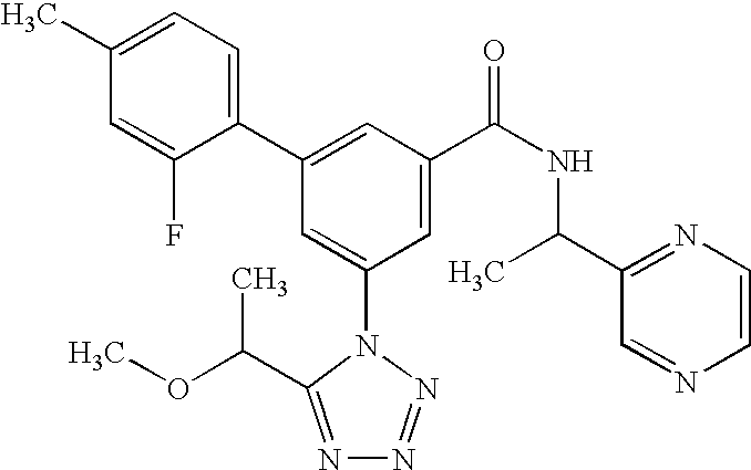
C1(C2=CC(C(NC(C3=NC=CN=C3)C)=O)=CC(N3C(C(C)OC)=NN=N3)=C2)=CC=C(C)C=C1F
